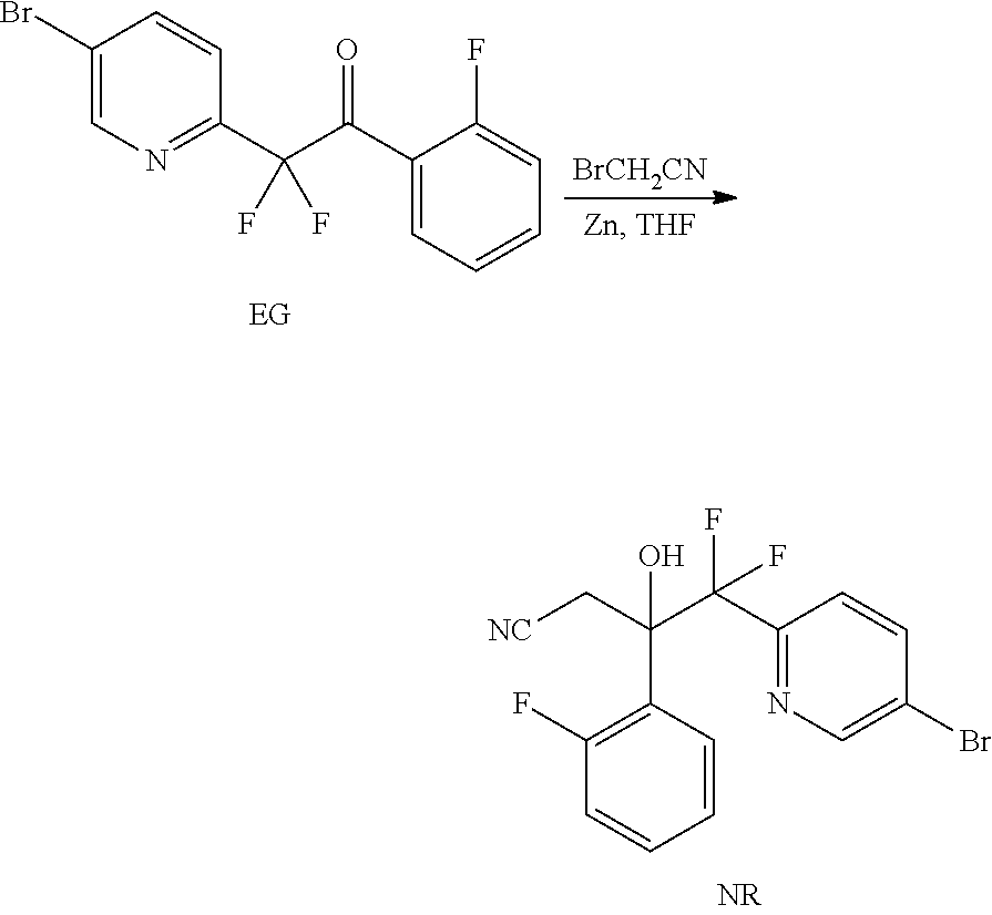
[NC]CC(C(F)(C1=NC=C(Br)C=C1)F)(O)C1=C(F)C=CC=C1.C1(Br)=CN=C(C(F)(C(=O)C2=CC=CC=C2F)F)C=C1.[BrCH2CN]
